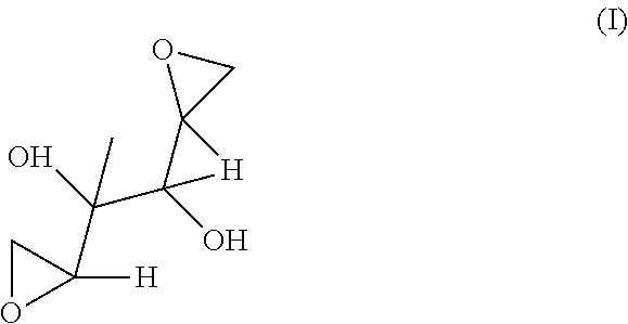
C1OC1([H])C(O)(C1(O)[H]C12CO2)C
